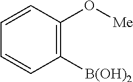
C1=CC=CC([B(OH)2])=C1O[Me]
